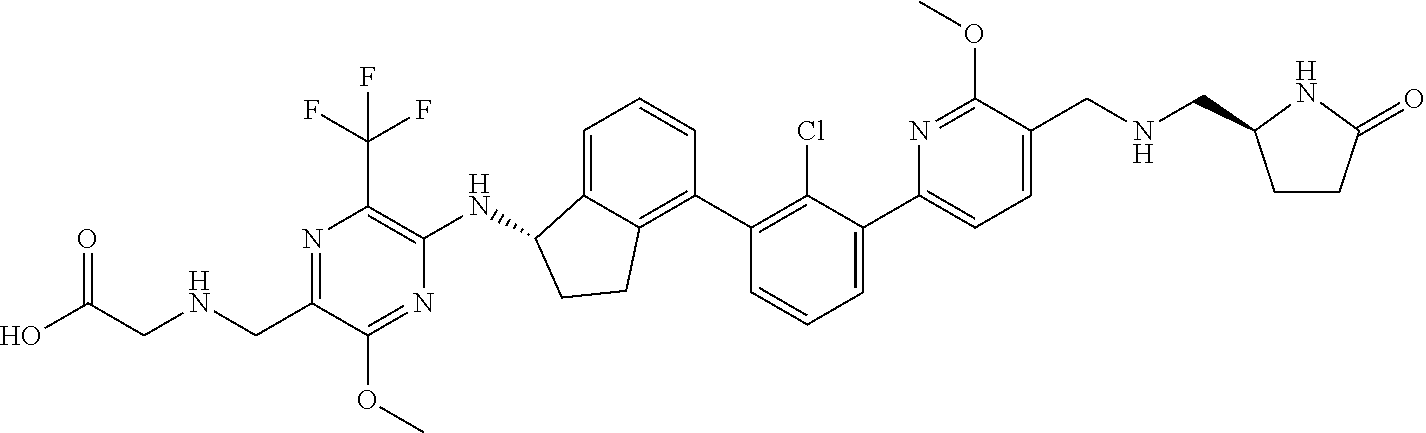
N1=C(CNCC(O)=O)C(OC)=NC(NC2C3=CC=CC(C4=C(Cl)C(C5=CC=C(CNCC6CCC(=O)N6)C(OC)=N5)=CC=C4)=C3CC2)=C1C(F)(F)F
